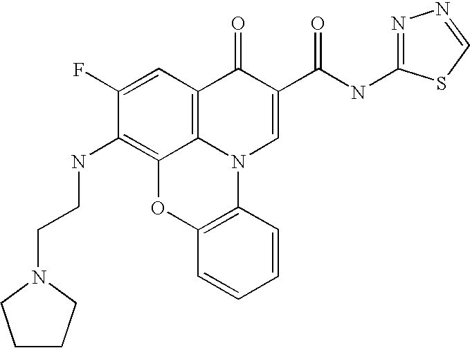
C1(F)=CC2=C3C(=C1NCCN1CCCC1)OC1=C(N3C=C(C(NC3=NN=CS3)=O)C2=O)C=CC=C1
